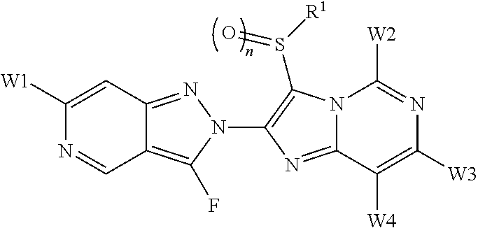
C12=C(F)N(C3=C(S([R1])=O)N4C(=N3)C([W4])=C([W3])N=C4[W2])N=C1C=C([W1])N=C2
